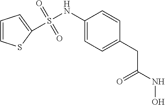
S(NC1=CC=C(CC(=O)NO)C=C1)(=O)(=O)C1=CC=CS1
